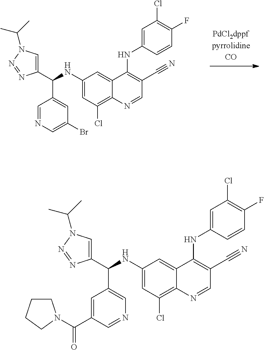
C1(NC(C2=CN(C(C)C)N=N2)C2=CC(Br)=CN=C2)=CC(Cl)=C2C(=C1)C(NC1=CC(Cl)=C(F)C=C1)=C(C#N)C=N2.C1(NC(C2=CN(C(C)C)N=N2)C2=CN=CC(C(=O)N3CCCC3)=C2)=CC(Cl)=C2C(=C1)C(NC1=CC(Cl)=C(F)C=C1)=C(C#N)C=N2
